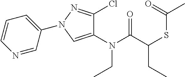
N(C(C(SC(=O)C)CC)=O)(CC)C1=CN(C2=CC=CN=C2)N=C1Cl
